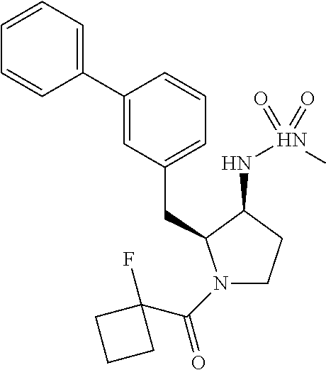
N1(C(C2(F)CCC2)=O)CCC(NN(C)(=O)=O)C1CC1=CC=CC(C2=CC=CC=C2)=C1
